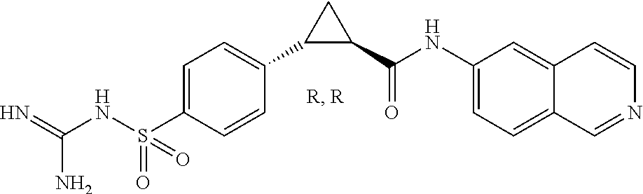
C(NS(C1=CC=C(C2C(C(NC3=CC=C4C(=C3)C=CN=C4)=O)C2)C=C1)(=O)=O)(=N)N
